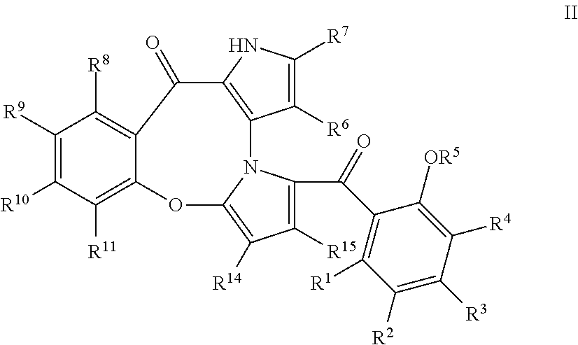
C1([R6])=C([R7])NC2=C1N1C(C(=O)C3=C([R1])C([R2])=C([R3])C([R4])=C3[OR5])=C([R15])C([R14])=C1OC1=C([R11])C([R10])=C([R9])C([R8])=C1C2=O
